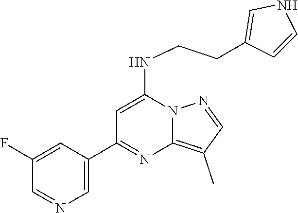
C1(C2=NC3=C(C)C=NN3C(NCCC3=CNC=C3)=C2)=CN=CC(F)=C1
